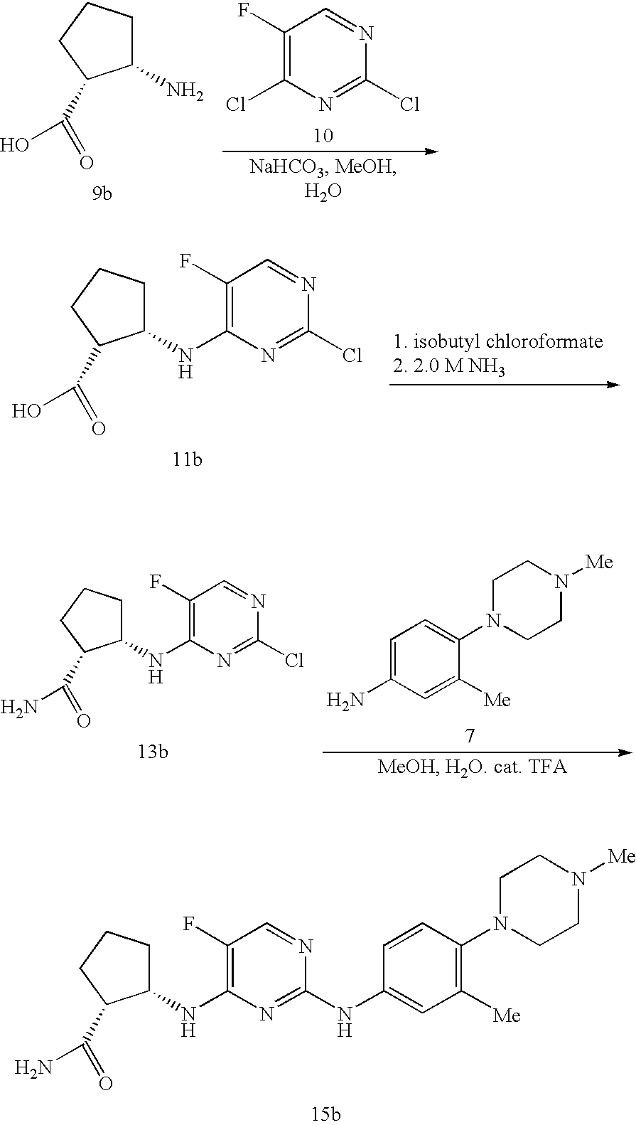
C1(N)CCCC1C(=O)O.C1(F)=C(Cl)N=C(Cl)N=C1.C1=C(N)C=C([Me])C(N2CCN([Me])CC2)=C1.C1(NC2=C(F)C=NC(Cl)=N2)CCCC1C(=O)N.C1(NC2=C(F)C=NC(NC3=CC([Me])=C(N4CCN([Me])CC4)C=C3)=N2)CCCC1C(=O)N.C1(NC2=C(F)C=NC(Cl)=N2)CCCC1C(=O)O
